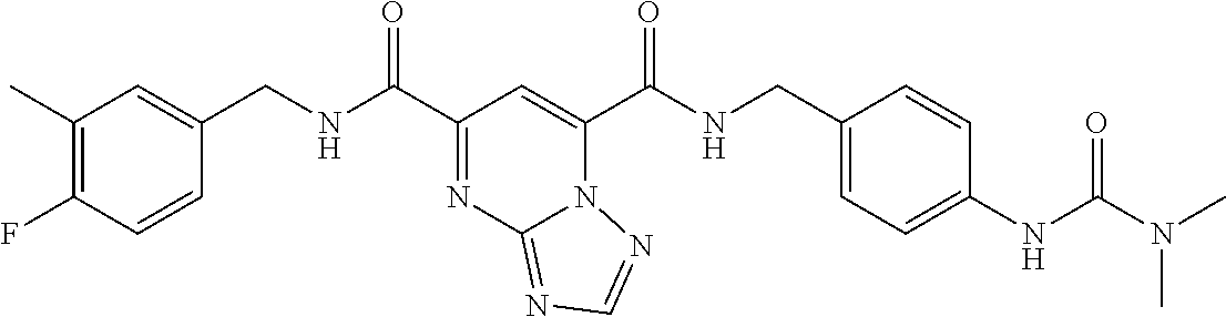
C1(C)=C(F)C=CC(CNC(C2=NC3=NC=NN3C(C(=O)NCC3=CC=C(NC(N(C)C)=O)C=C3)=C2)=O)=C1
